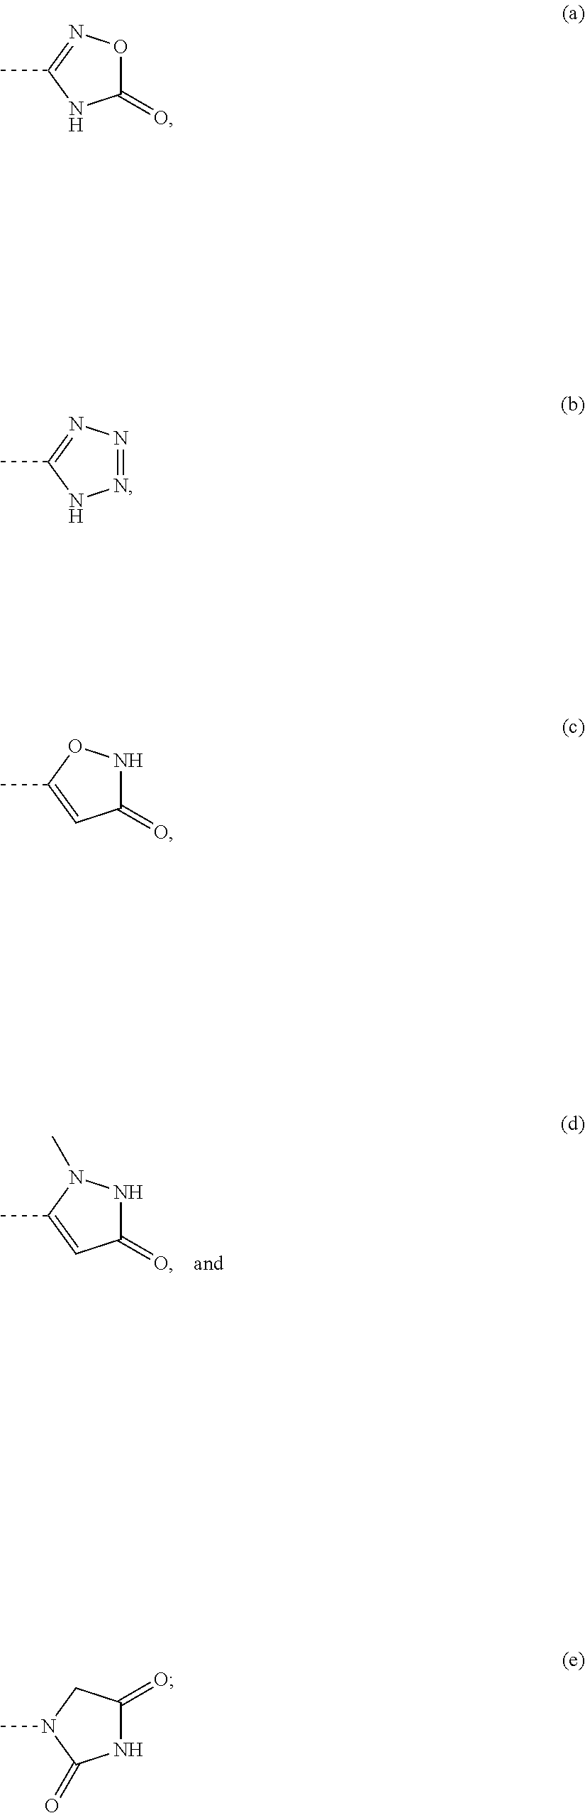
C1(=O)NN(C)C(C)=C1.C1(=O)ON=C(C)N1.N1=NN=C(C)N1.C1(=O)NOC(C)=C1.N1C(=O)CN(C)C1=O
